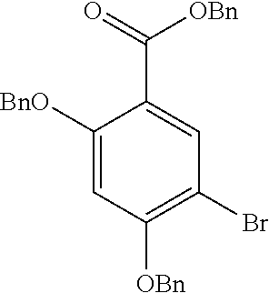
C1=C(C(=O)[OBn])C([BnO])=CC([OBn])=C1Br
